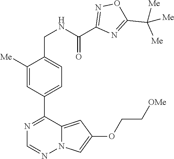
C1([Me])=CC(C2=NC=NN3C2=CC(OCC[OMe])=C3)=CC=C1CNC(=O)C1=NOC(C([Me])([Me])[Me])=N1
